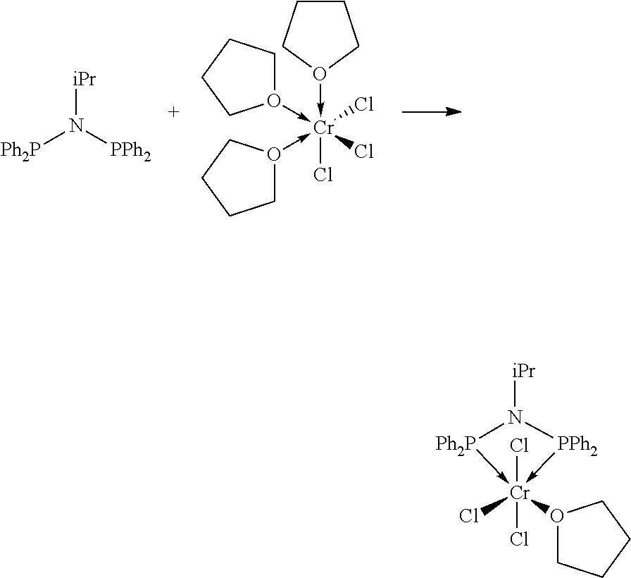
O1(->[Cr](-O2CCCC2)(-O2CCCC2)(Cl)(Cl)Cl)CCCC1.[Ph2P]N([iPr])[PPh2].[Ph2P]1->[Cr](Cl)(Cl)(O2CCCC2)(Cl)-[PPh2]N1[iPr]
